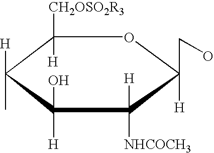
C1([CH2OSO2R3])([H])C([H])(C)C([H])(O)C([H])([NHCOCH3])C(CO)([H])O1
